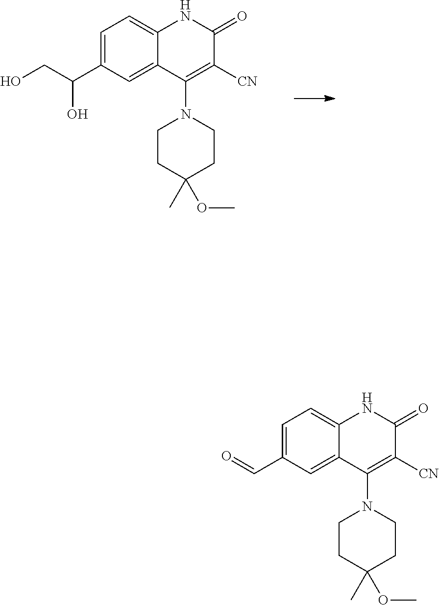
C1(C(CO)O)=CC=C2C(=C1)C(N1CCC(OC)(C)CC1)=C([CN])C(=O)N2.C1=C2C(=CC(C=O)=C1)C(N1CCC(OC)(C)CC1)=C([CN])C(=O)N2
